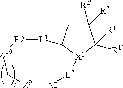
C1([R2])([R2])CC2[X1](C1([R1])[R1])[L2][A2][Z9]C[Z10][B2][L1]2
